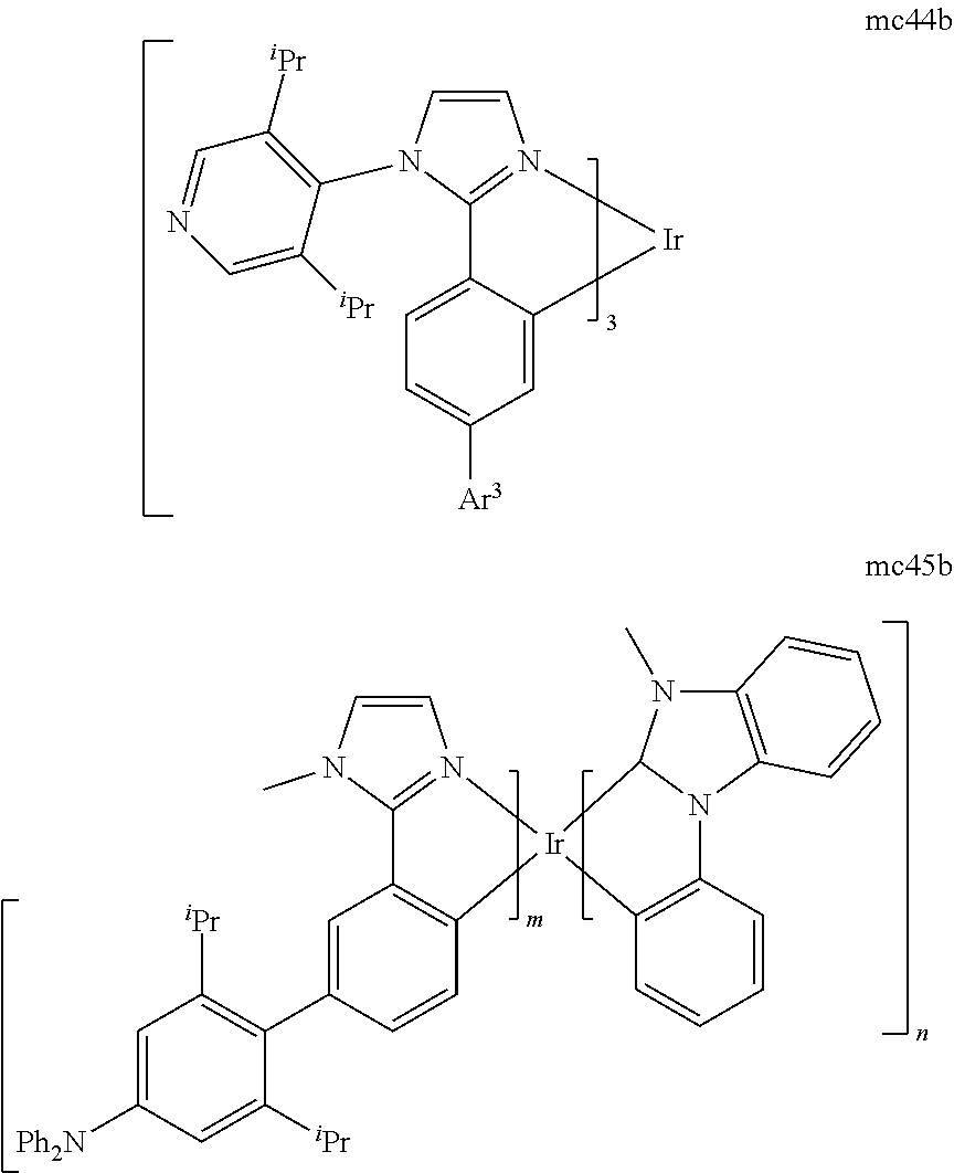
C1=CN(C2=C([iPr])C=NC=C2[iPr])C2=N1[Ir]C1=CC([Ar3])=CC=C21.C1=CN(C)C2=N1[Ir]1(C3=C2C=C(C2=C([iPr])C=C([Ph2N])C=C2[iPr])C=C3)C2=C(C=CC=C2)N2C3=C(N(C)C12)C=CC=C3
